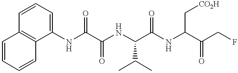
C1(NC(C(NC(C(NC(C(CF)=O)C[CO2H])=O)C(C)C)=O)=O)=CC=CC2=C1C=CC=C2
